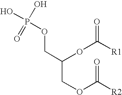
OP(OCC(COC([R2])=O)OC(=O)[R1])(O)=O
